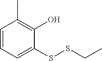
C1=CC=C(SSCC)C(O)=C1C
